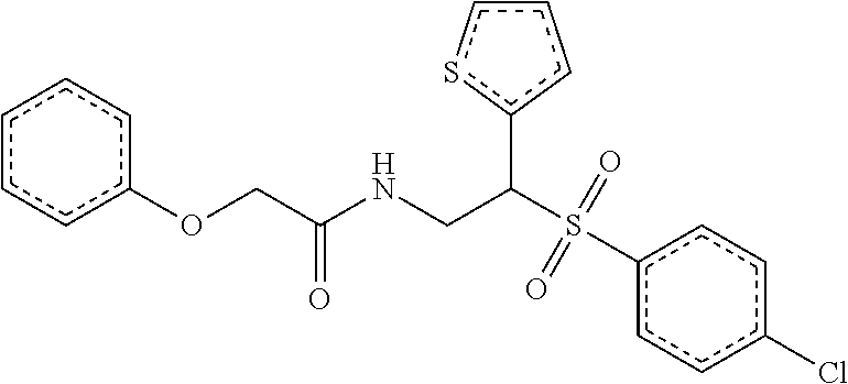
c1ccc(OCC(NCC(S(=O)(=O)c2ccc(Cl)cc2)c2cccs2)=O)cc1
